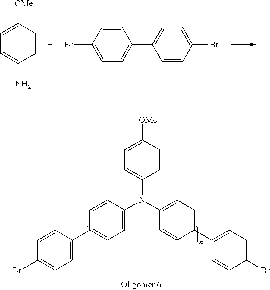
C1=CC([OMe])=CC=C1N(C1=CC=C(C2=CC=C(Br)C=C2)C=C1)C1=CC=C(C2=CC=C(Br)C=C2)C=C1.C1=CC([OMe])=CC=C1N.C1=CC(Br)=CC=C1C1=CC=C(Br)C=C1
